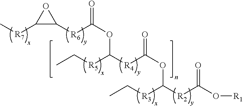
C1([R7]C)C([R6]C(OC([R5]CC)[R4]C(OC([R3]CC)[R2]C(O[R1])=O)=O)=O)O1
